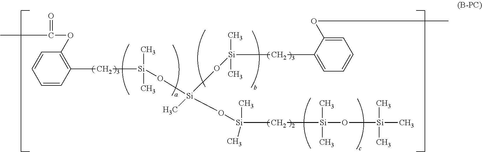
CC(=O)OC1=C(C[Si](C)(C)O[Si](C)(O[Si](C)(C)CC2=CC=CC=C2OC)O[Si](C)(C)C[Si](O[Si](C)(C)C)(C)C)C=CC=C1
